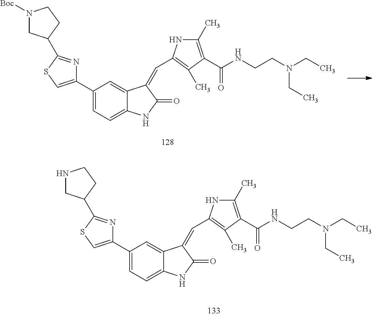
C1(C2=CSC(C3CN([Boc])CC3)=N2)=CC=C2C(=C1)C(=CC1=C(C)C(C(NCCN(CC)CC)=O)=C(C)N1)C(=O)N2.C1(C2=CSC(C3CNCC3)=N2)=CC=C2C(=C1)C(=CC1=C(C)C(C(NCCN(CC)CC)=O)=C(C)N1)C(=O)N2
